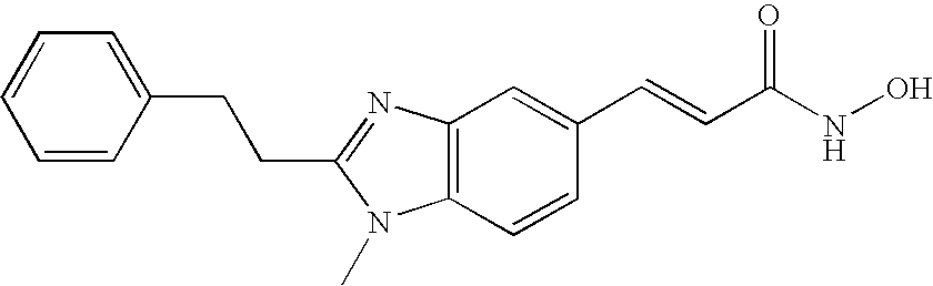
C(C1=NC2=C(C=CC(C=CC(NO)=O)=C2)N1C)CC1=CC=CC=C1
